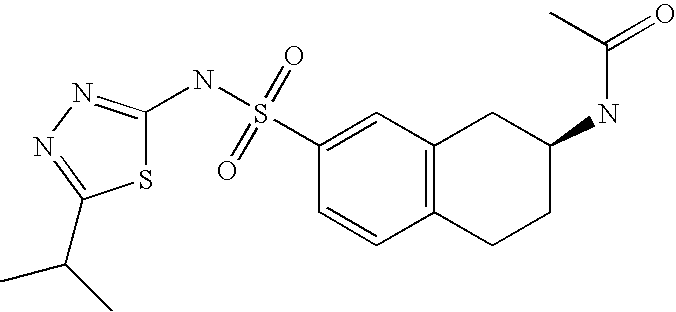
C1(S(NC2=NN=C(C(C)C)S2)(=O)=O)=CC2=C(C=C1)CCC(NC(=O)C)C2
